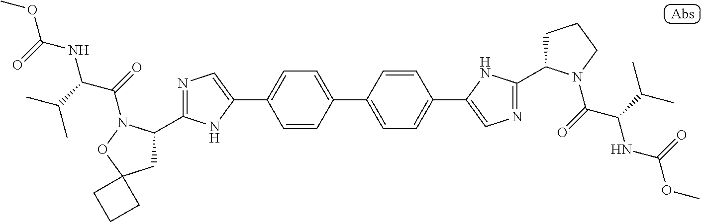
COC(NC(C(C)C)C(=O)N1C(C2=NC=C(C3=CC=C(C4=CC=C(C5=CN=C(C6CCCN6C(=O)C(C(C)C)NC(=O)OC)N5)C=C4)C=C3)N2)CC2(O1)CCC2)=O
